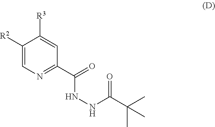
C1([R2])=CN=C(C(=O)NNC(C(C)(C)C)=O)C=C1[R3]
